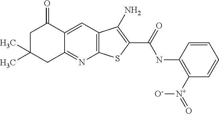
C1C(C)(C)CC2=NC3=C(C=C2C1=O)C(N)=C(C(=O)NC1=C([N+](=O)[O-])C=CC=C1)S3
